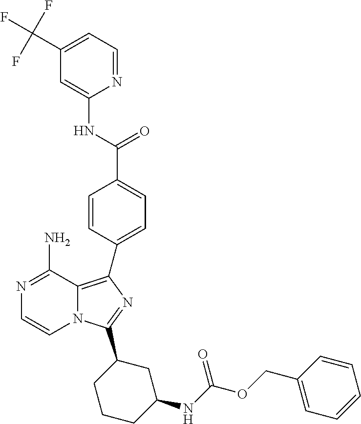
N1=C(N)C2=C(C3=CC=C(C(=O)NC4=CC(C(F)(F)F)=CC=N4)C=C3)N=C(C3CCCC(NC(OCC4=CC=CC=C4)=O)C3)N2C=C1
